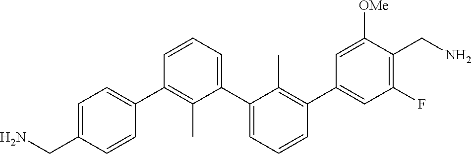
C1(C2=CC=C(CN)C=C2)=C(C)C(C2=CC=CC(C3=CC(F)=C(CN)C([OMe])=C3)=C2C)=CC=C1
